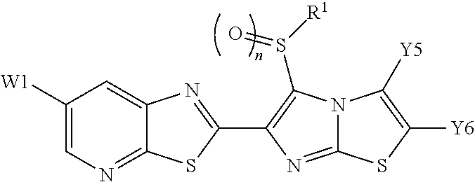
C12=NC=C([W1])C=C1N=C(C1=C(S([R1])=O)N3C(=N1)SC([Y6])=C3[Y5])S2
